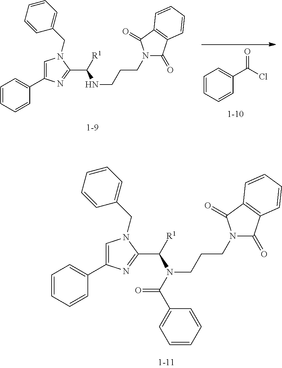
C1=C(C2=CC=CC=C2)N=C(C(N(CCCN2C(=O)C3=C(C2=O)C=CC=C3)C(C2=CC=CC=C2)=O)[R1])N1CC1=CC=CC=C1.C1=C(C2=CC=CC=C2)N=C(C(NCCCN2C(=O)C3=C(C2=O)C=CC=C3)[R1])N1CC1=CC=CC=C1.C1=CC=CC(C(Cl)=O)=C1
